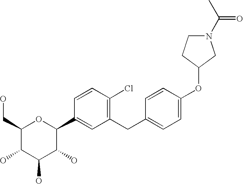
C1(CC2=CC=C(OC3CCN(C(C)=O)C3)C=C2)=C(Cl)C=CC(C2OC(CO)C(O)C(O)C2O)=C1
